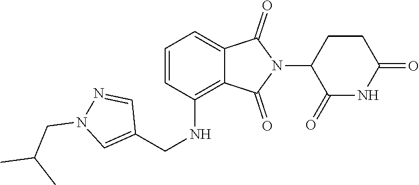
C(N1N=CC(CNC2=C3C(=CC=C2)C(=O)N(C2C(=O)NC(=O)CC2)C3=O)=C1)C(C)C
